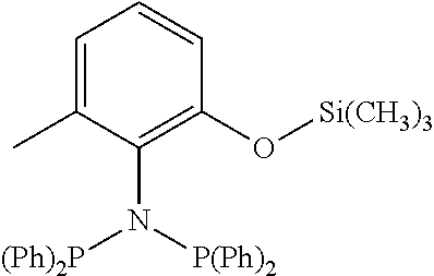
C1=C(C)C(N([P(Ph)2])[(Ph)2P])=C(O[Si(CH3)3])C=C1
